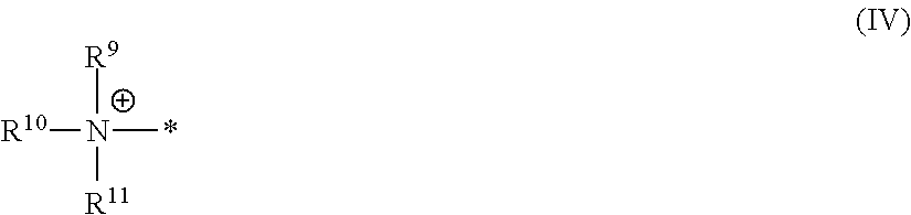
[R10][N+](*)([R9])[R11]
